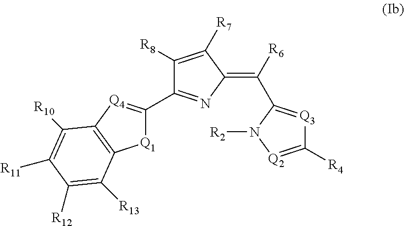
[Q1]1C(C2=NC(=C([R6])C3=[Q3]C([R4])=[Q2]N3[R2])C([R7])=C2[R8])=[Q4]C2=C1C([R13])=C([R12])C([R11])=C2[R10]
